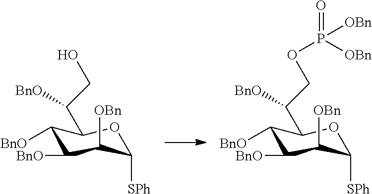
C1([BnO])C([BnO])C([OBn])C([SPh])OC1C(CO)[BnO].C1([BnO])C([BnO])C([OBn])C([SPh])OC1C(COP(=O)([OBn])[OBn])[BnO]
